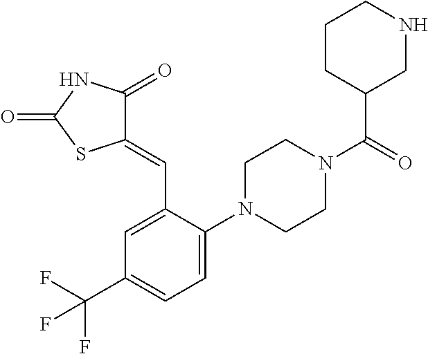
C1=C(N2CCN(C(C3CNCCC3)=O)CC2)C(C=C2C(=O)NC(=O)S2)=CC(C(F)(F)F)=C1
